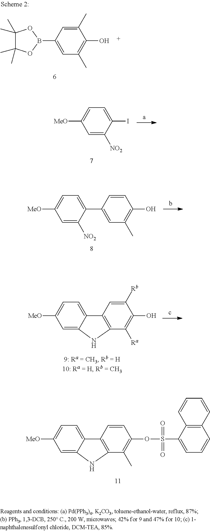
C1(C)(C)C(C)(C)OB(C2=CC(C)=C(O)C(C)=C2)O1.[MeO]C1=CC=C(I)C([NO2])=C1.[MeO]C1=CC=C(C2=CC(C)=C(O)C=C2)C([NO2])=C1.C1=C2C(=CC([MeO])=C1)NC1=C2C=C([Rb])C(O)=C1[Ra].C1=C2C(=CC([MeO])=C1)NC1=C2C=CC(OS(=O)(C2=CC=CC3=C2C=CC=C3)=O)=C1C
